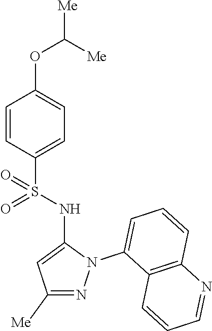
C1=CC(S(NC2=CC([Me])=NN2C2=CC=CC3=C2C=CC=N3)(=O)=O)=CC=C1OC([Me])[Me]
